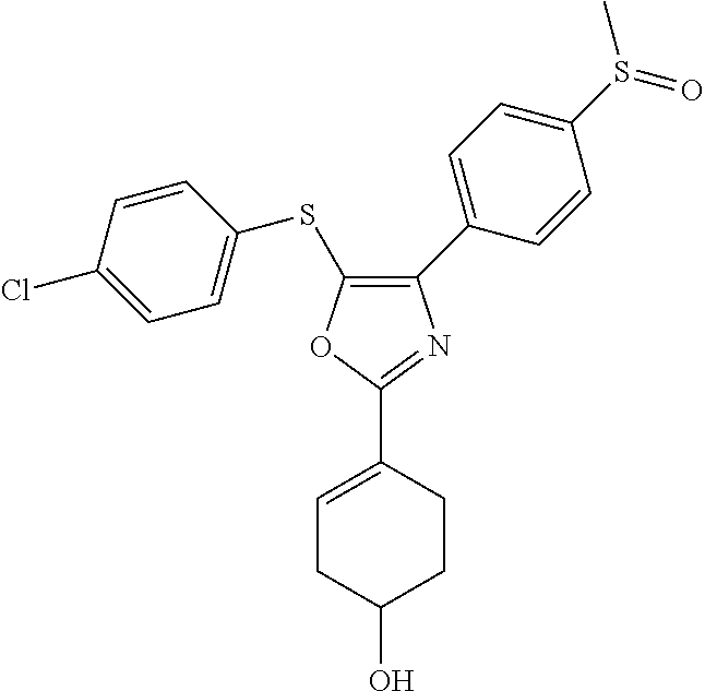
C1=C(Cl)C=CC(SC2=C(C3=CC=C(S(C)=O)C=C3)N=C(C3=CCC(O)CC3)O2)=C1
